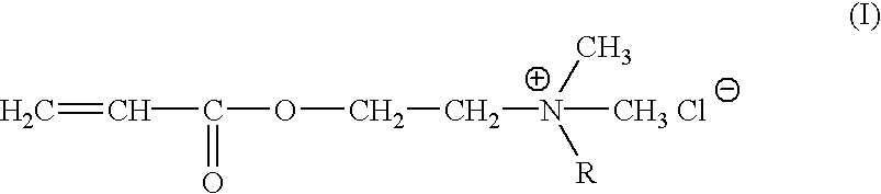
C=CC(OCC[N+]([R])(C)[CH3 Cl])=O
